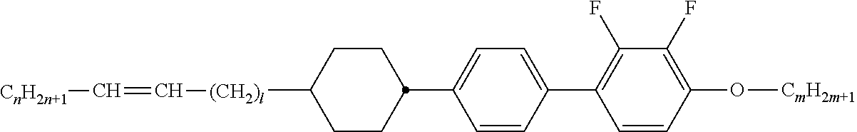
C1(F)=C(C2=CC=C(C3CCC([(CH2)l]C=C[CnH2n+1])CC3)C=C2)C=CC(O[CmH2m+1])=C1F
